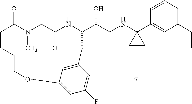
C1=CC=C(CC)C=C1C1(NCC(O)C2NC(=O)CN(C)C(=O)CCCCOC3=CC(F)=CC(=C3)C2)CC1
